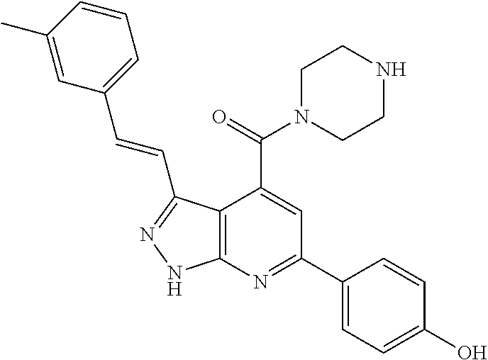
C1=CC(C)=CC(C=CC2=NNC3=C2C(C(=O)N2CCNCC2)=CC(C2=CC=C(O)C=C2)=N3)=C1
